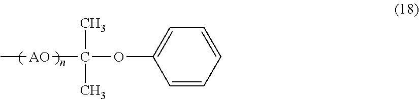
C[AO]C(OC1=CC=CC=C1)(C)C
